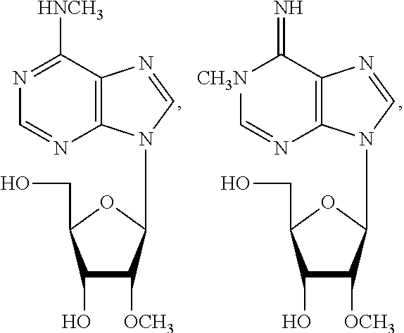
C1(O)C([OCH3])C(N2C3=C(N=C2)C([HNCH3])=NC=N3)OC1CO.C1(O)C([OCH3])C(N2C3=C(N=C2)C(=N)[CH3N]C=N3)OC1CO
